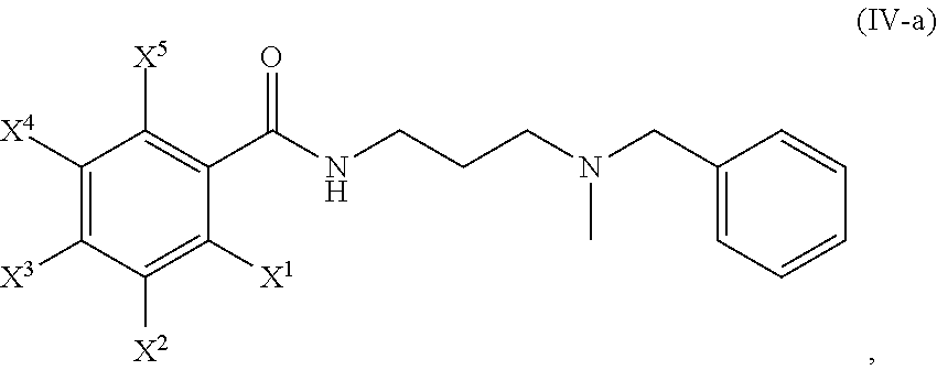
C1([X4])=C([X3])C([X2])=C([X1])C(C(NCCCN(CC2=CC=CC=C2)C)=O)=C1[X5]
